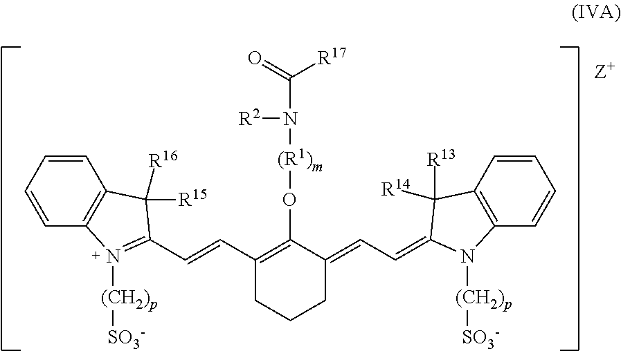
C1=CC2=C(C=C1)C([R15])([R16])C(C=CC1=C(O[(R1)m]N([R2])C(=O)[R17])C(=CC=C3N([(CH2)p][SO3-])C4=C(C=CC=C4)C3([R14])[R13])CCC1)=N2[(CH2)p][SO3-]
